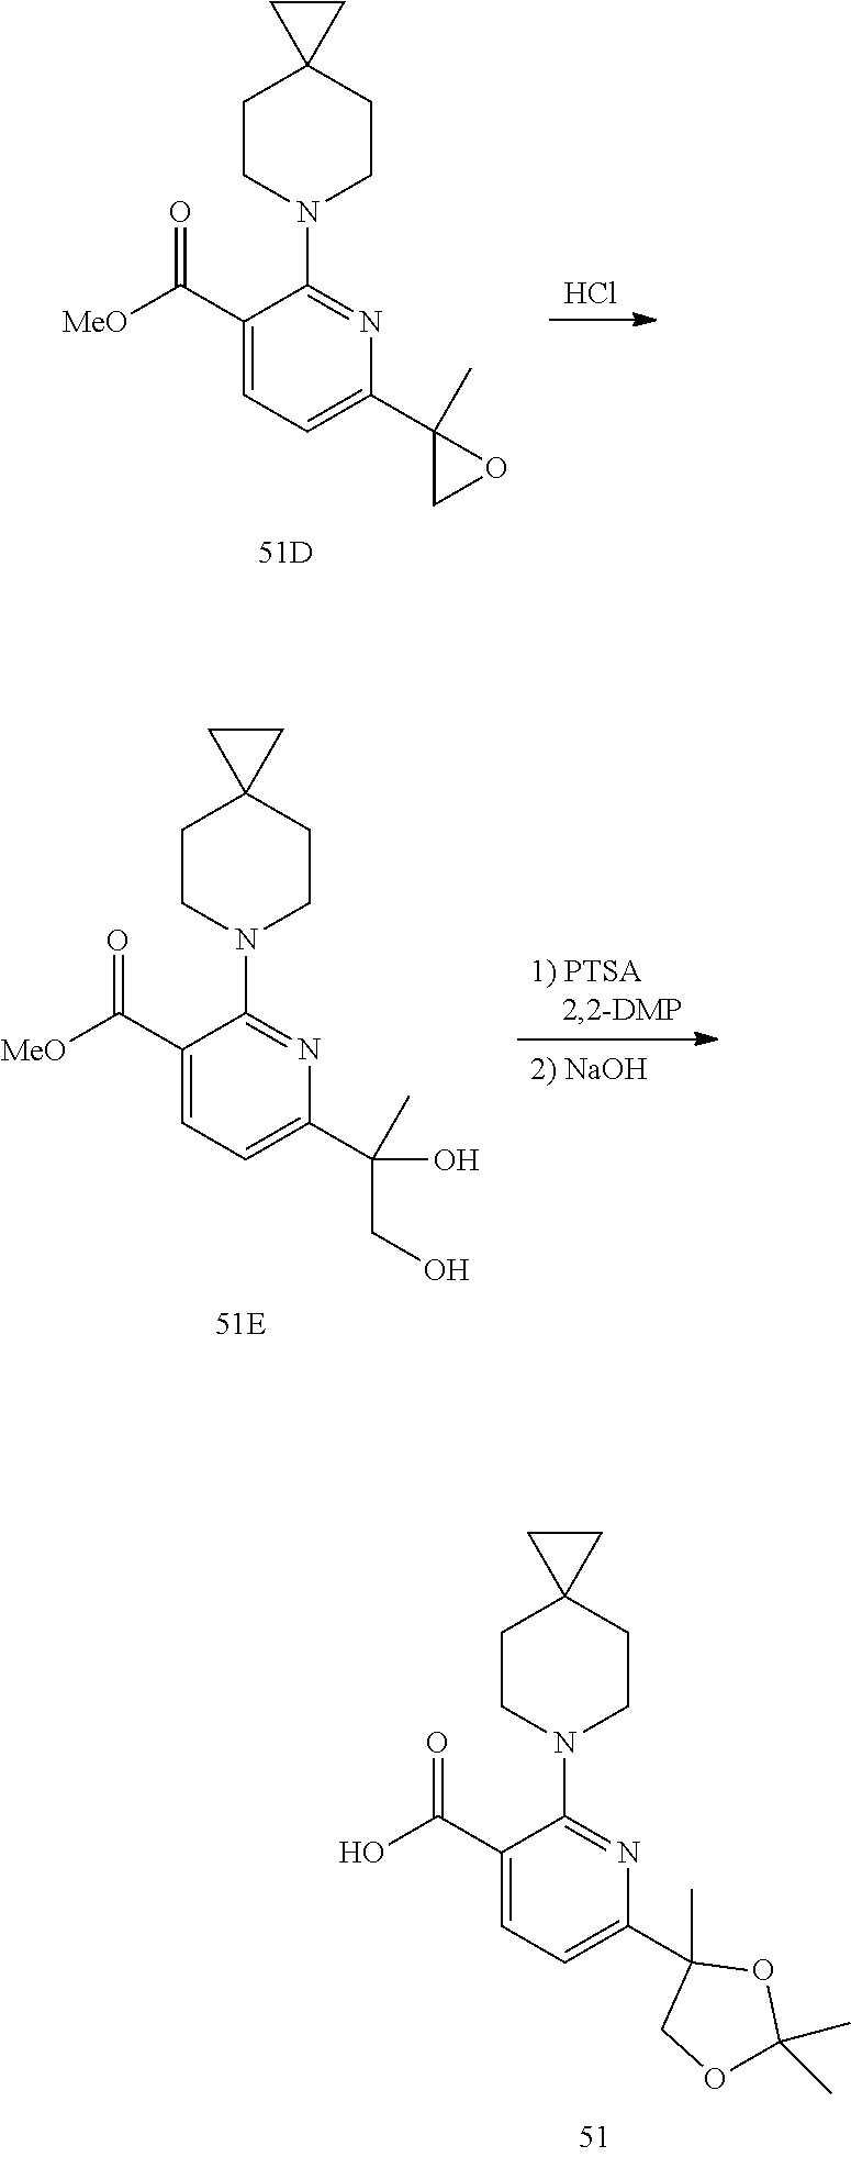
Cl.C1(C([MeO])=O)=CC=C(C2(C)CO2)N=C1N1CCC2(CC1)CC2.C1(C([MeO])=O)=CC=C(C(C)(CO)O)N=C1N1CCC2(CC1)CC2.C1(C(O)=O)=CC=C(C2(C)COC(C)(C)O2)N=C1N1CCC2(CC1)CC2
